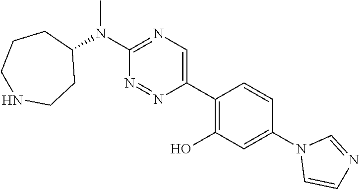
N(C1=NC=C(C2=C(O)C=C(N3C=CN=C3)C=C2)N=N1)(C)C1CCCNCC1
